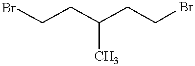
BrCCC(CCBr)C
